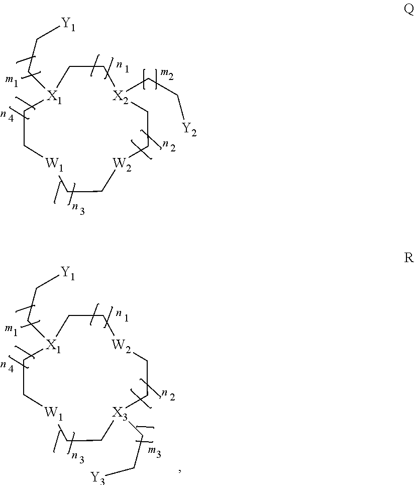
[W1]1CC[X1](CC[Y1])CC[X2](CC[Y2])CC[W2]CC1.[W1]1CC[X1](CC[Y1])CC[W2]CC[X3](CC[Y3])CC1
